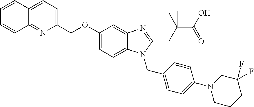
C1(COC2=CC=C3C(=C2)N=C(CC(C)(C(O)=O)C)N3CC2=CC=C(N3CC(F)(F)CCC3)C=C2)=CC=C2C(=N1)C=CC=C2
